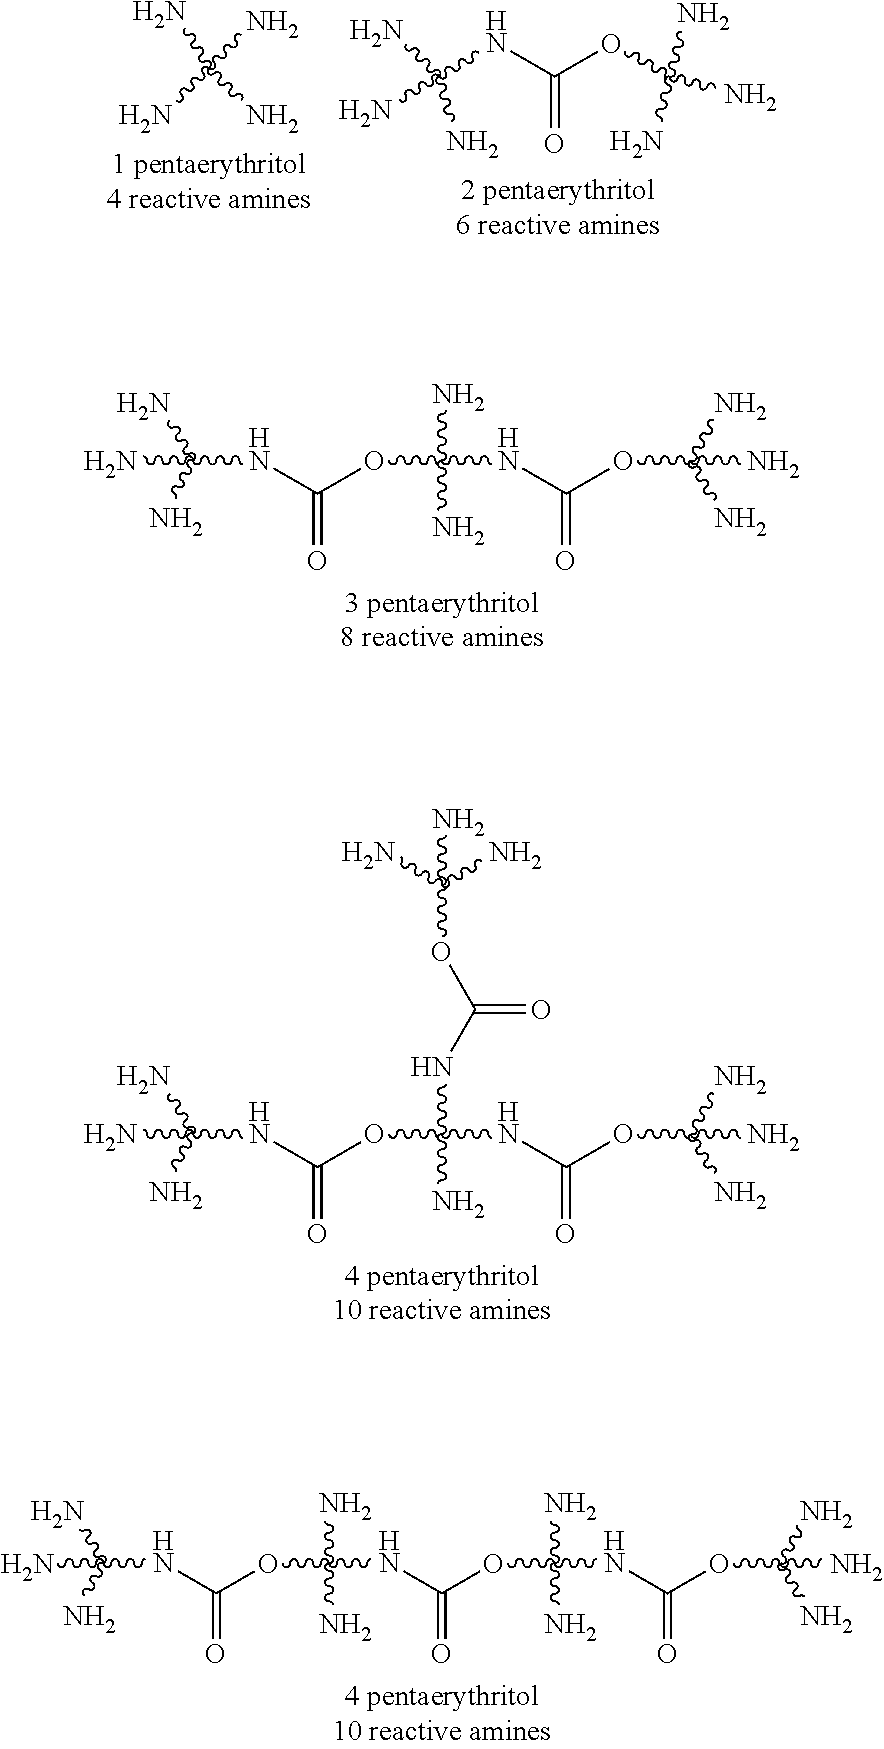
C(N)(N)(N)NC(OC(N)(N)NC(OC(N)(N)N)=O)=O.C(N)(N)(N)NC(OC(N)(NC(OC(N)(N)N)=O)NC(OC(N)(N)N)=O)=O.C(N)(N)(N)NC(OC(N)(N)NC(OC(N)(N)NC(OC(N)(N)N)=O)=O)=O.C(N)(N)(N)N.C(N)(NC(OC(N)(N)N)=O)(N)N
